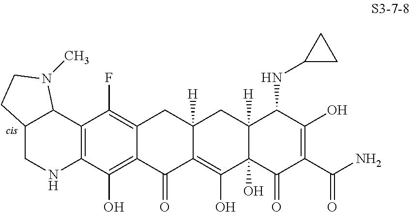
C12CNC3=C(C1N(C)CC2)C(F)=C1C(=C3O)C(=O)C2=C(O)C3(O)C([H])(CC2([H])C1)C(NC1CC1)C(O)=C(C(N)=O)C3=O
